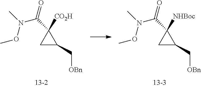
C1C(C[OBn])C1(C(=O)N(C)OC)[NHBoc].C1C(C[OBn])C1(C(=O)N(C)OC)[CO2H]
